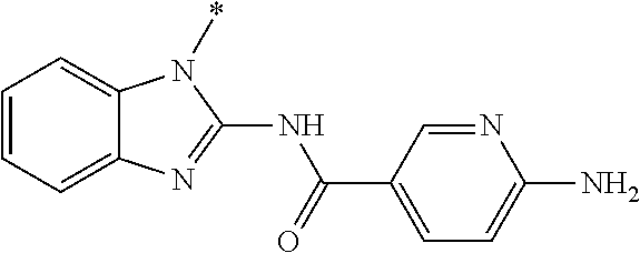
C1=CC=C2C(=C1)N(*)C(NC(C1=CC=C(N)N=C1)=O)=N2
